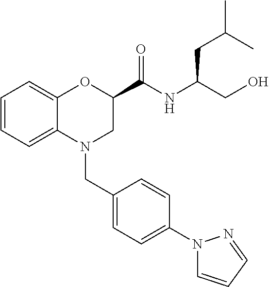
C1=CC=C2C(=C1)OC(C(NC(CO)CC(C)C)=O)CN2CC1=CC=C(N2C=CC=N2)C=C1
